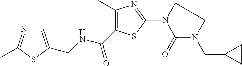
C1(C)=C(C(NCC2=CN=C(C)S2)=O)SC(N2CCN(CC3CC3)C2=O)=N1
